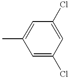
CC1=CC(Cl)=CC(Cl)=C1
